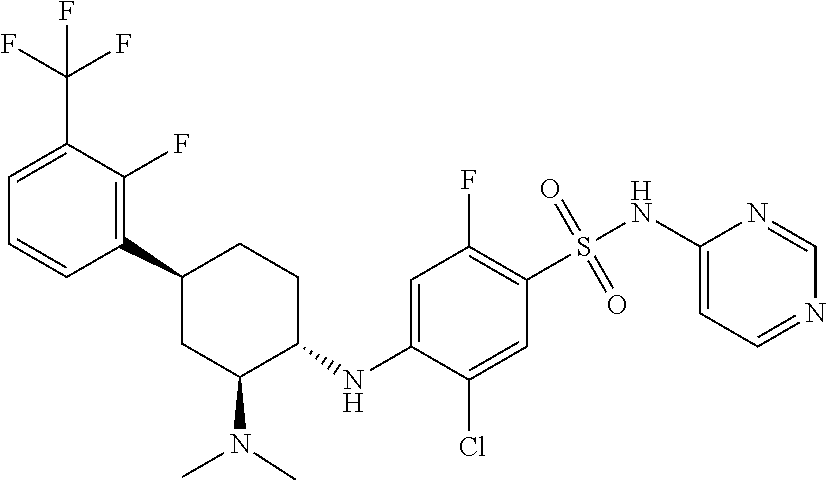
C1(C2CC(N(C)C)C(NC3=CC(F)=C(S(=O)(=O)NC4=CC=NC=N4)C=C3Cl)CC2)=C(F)C(C(F)(F)F)=CC=C1
